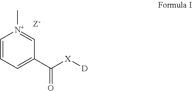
C1=CC=C(C([X][D])=O)C=[N+]1C
